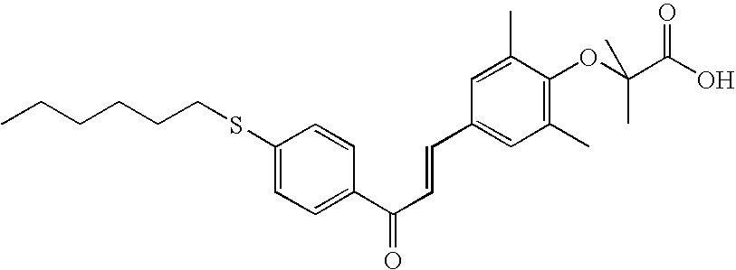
CCCCCCSC1=CC=C(C(C=CC2=CC(C)=C(OC(C)(C(O)=O)C)C(C)=C2)=O)C=C1
